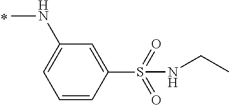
CNC1=CC=CC(S(NCC)(=O)=O)=C1
